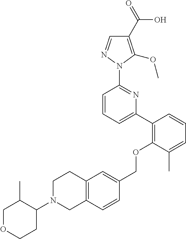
C1(C2=C(OCC3=CC4=C(C=C3)CN(C3C(C)COCC3)CC4)C(C)=CC=C2)=CC=CC(N2N=CC(C(=O)O)=C2OC)=N1
